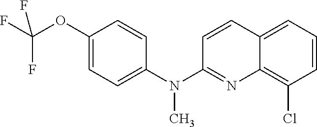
C1(OC(F)(F)F)=CC=C(N(C2=NC3=C(Cl)C=CC=C3C=C2)C)C=C1
